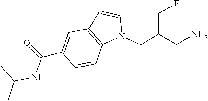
C(NC(C1=CC2=C(N(CC(=CF)CN)C=C2)C=C1)=O)(C)C
